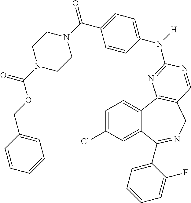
C1=C(Cl)C=C2C(=C1)C1=C(CN=C2C2=CC=CC=C2F)C=NC(N(C2=CC=C(C(N3CCN(C(=O)OCC4=CC=CC=C4)CC3)=O)C=C2)[H])=N1
